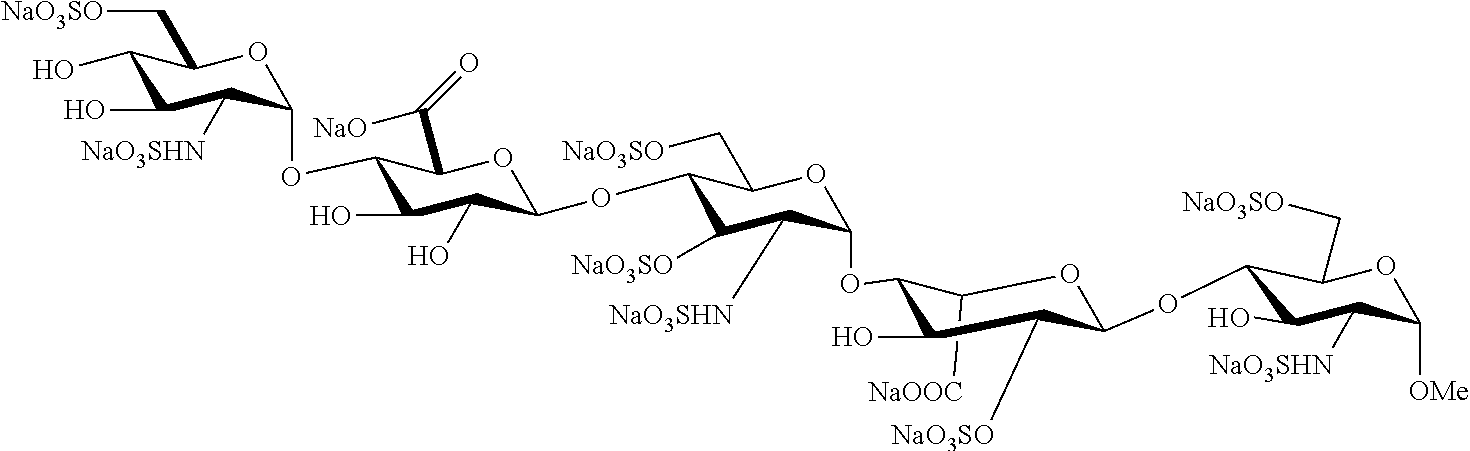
C1([NaOOC])C(OC2C([NaO3SHN])C([NaO3SO])C(OC3C(O)C(O)C(OC4C([NaO3SHN])C(O)C(O)C(C[NaO3SO])O4)C(C([NaO])=O)O3)C(C[NaO3SO])O2)C(O)C([NaO3SO])C(OC2C(O)C([NaO3SHN])C([OMe])OC2C[NaO3SO])O1
